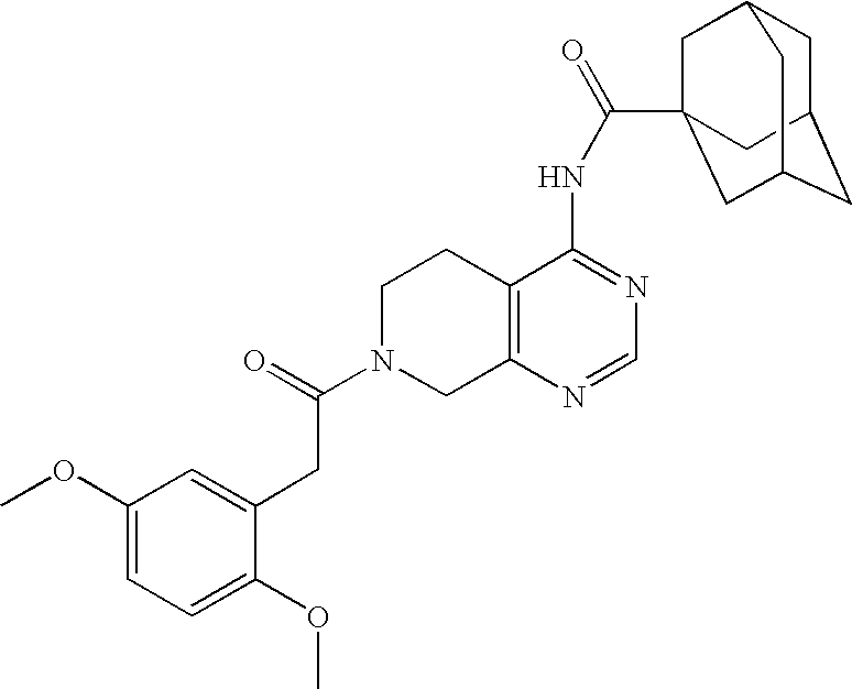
C1N(C(=O)CC2=CC(OC)=CC=C2OC)CC2=C(C1)C(NC(=O)C13CC4CC(CC(C1)C4)C3)=NC=N2
